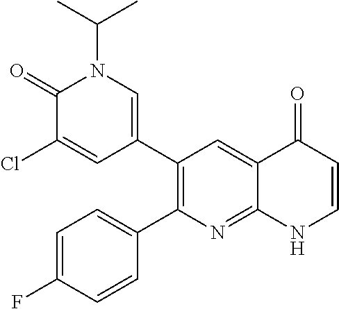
C1(=O)C(Cl)=CC(C2=C(C3=CC=C(F)C=C3)N=C3C(=C2)C(=O)C=CN3)=CN1C(C)C
